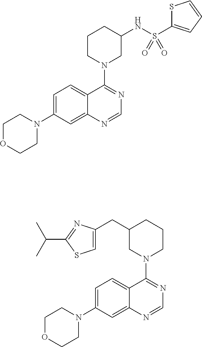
C1CN(C2=NC=NC3=CC(N4CCOCC4)=CC=C23)CC(NS(C2=CC=CS2)(=O)=O)C1.C1=C(CC2CN(C3=NC=NC4=CC(N5CCOCC5)=CC=C34)CCC2)N=C(C(C)C)S1
